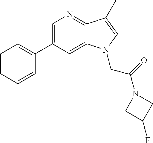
C1=C(C2=CC=CC=C2)C=C2C(=N1)C(C)=CN2CC(=O)N1CC(F)C1
